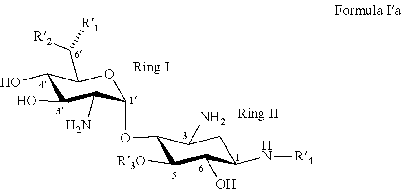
C1(O)C(O)C(N)C(OC2C([R3O])C(O)C(N[R4])CC2N)OC1C([R2])[R1]
